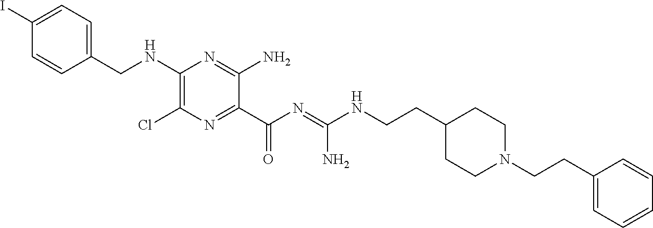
C1=C(I)C=CC(CNC2=C(Cl)N=C(C(N=C(NCCC3CCN(CCC4=CC=CC=C4)CC3)N)=O)C(N)=N2)=C1
